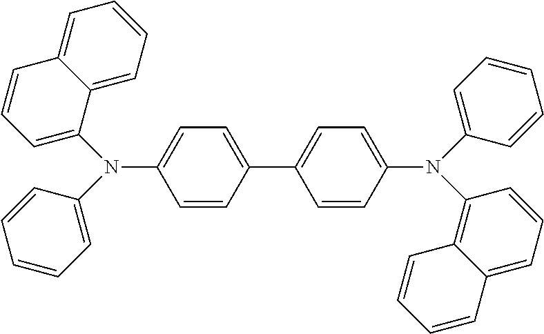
C1=C(N(C2=CC=CC3=CC=CC=C23)C2=CC=CC=C2)C=CC(C2=CC=C(N(C3=CC=CC=C3)C3=C4C(=CC=C3)C=CC=C4)C=C2)=C1
